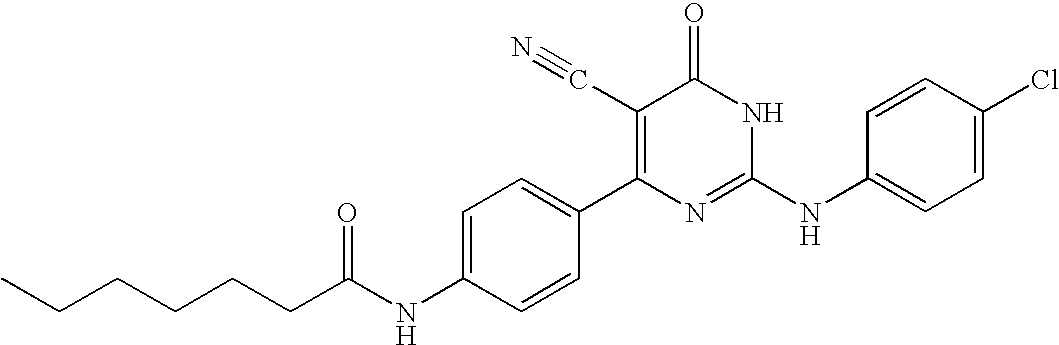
C1=CC(C2=C(C#N)C(=O)NC(NC3=CC=C(Cl)C=C3)=N2)=CC=C1NC(=O)CCCCCC
